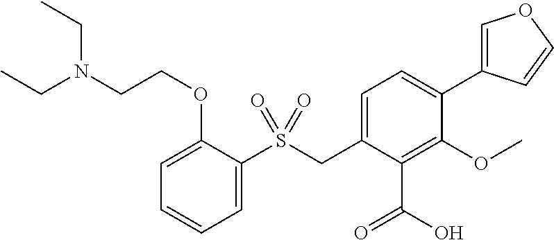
C1(S(CC2=CC=C(C3=COC=C3)C(OC)=C2C(O)=O)(=O)=O)=CC=CC=C1OCCN(CC)CC
